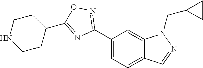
C1(C2=NOC(C3CCNCC3)=N2)=CC=C2C(=C1)N(CC1CC1)N=C2
